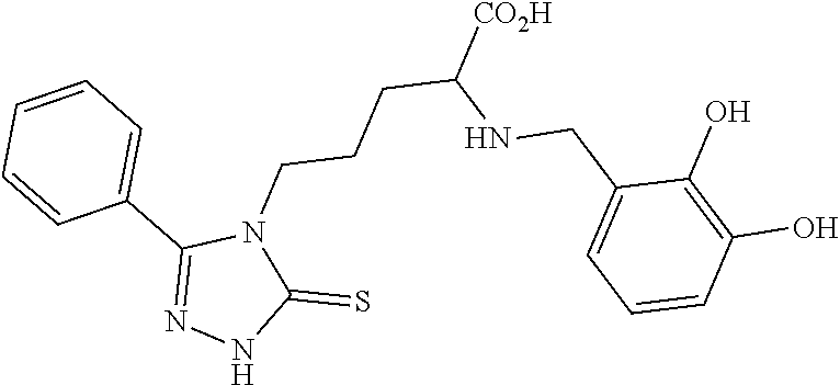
C1(CNC(CCCN2C(C3=CC=CC=C3)=NNC2=S)[CO2H])=CC=CC(O)=C1O
